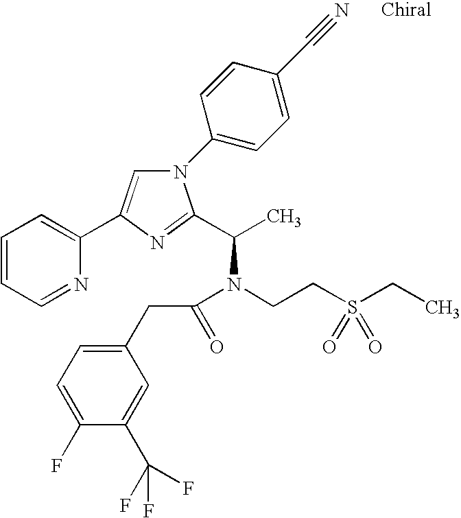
C1=CC=NC(C2=CN(C3=CC=C(C#N)C=C3)C(C(C)N(CCS(CC)(=O)=O)C(CC3=CC=C(F)C(C(F)(F)F)=C3)=O)=N2)=C1
